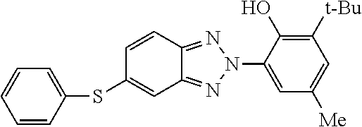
C1=CC(SC2=CC3=NN(C4=CC([Me])=CC([t-Bu])=C4O)N=C3C=C2)=CC=C1
